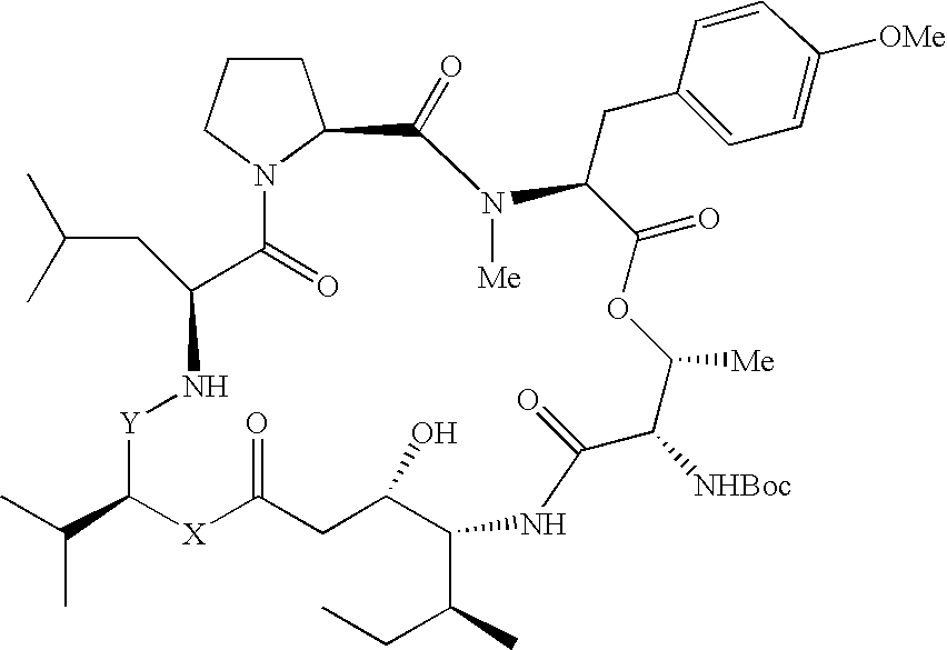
C1CCN2C1C(=O)N([Me])C(CC1=CC=C([OMe])C=C1)C(=O)OC([Me])C([NHBoc])C(=O)NC(C(C)CC)C(O)CC(=O)[X]C(C(C)C)[Y]NC(CC(C)C)C2=O
